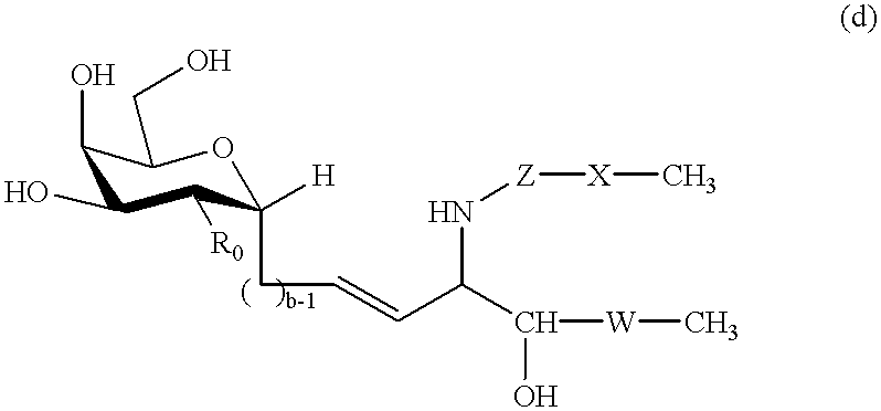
O1C(CC=CC(C([W]C)O)N[Z][X]C)([H])C([R0])C(O)C(O)C1CO
